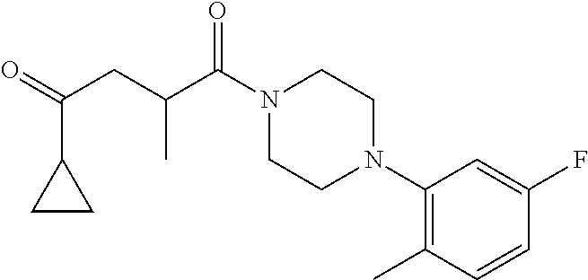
C1(N2CCN(C(C(CC(=O)C3CC3)C)=O)CC2)=C(C)C=CC(F)=C1
